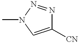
C1([CN])=CN(C)N=N1
